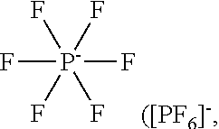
F[P-](F)(F)(F)(F)F.[([PF6]-]
